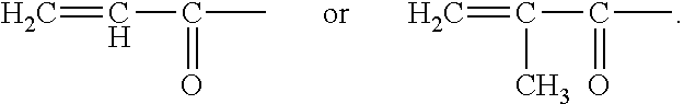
C=C(C(C)=O)C.C=CC(C)=O
